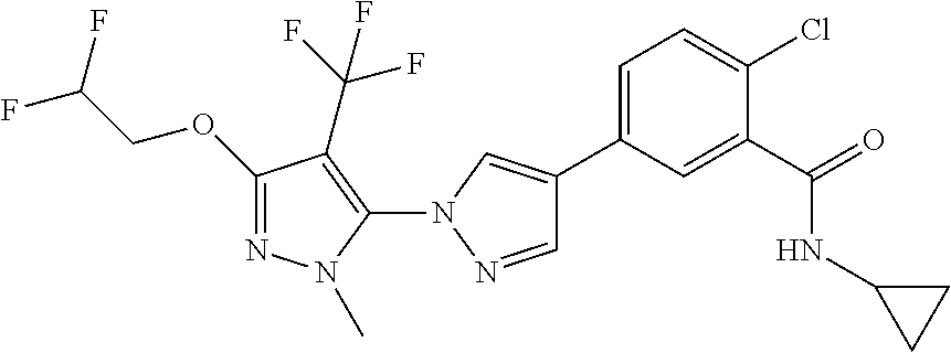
C1=C(C2=CN(C3=C(C(F)(F)F)C(OCC(F)F)=NN3C)N=C2)C=C(C(=O)NC2CC2)C(Cl)=C1
